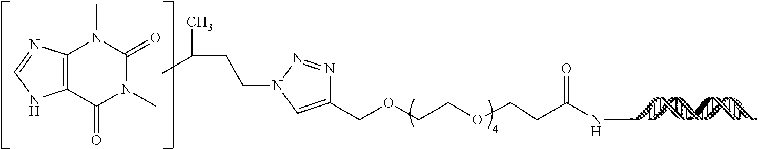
C1(COCCOCCC(NC)=O)=CN(CCC(C)C)N=N1.C12=C(C(=O)N(C)C(=O)N1C)NC=N2
